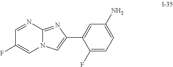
FC1=CN2C(=NC(C3=CC(N)=CC=C3F)=C2)N=C1
